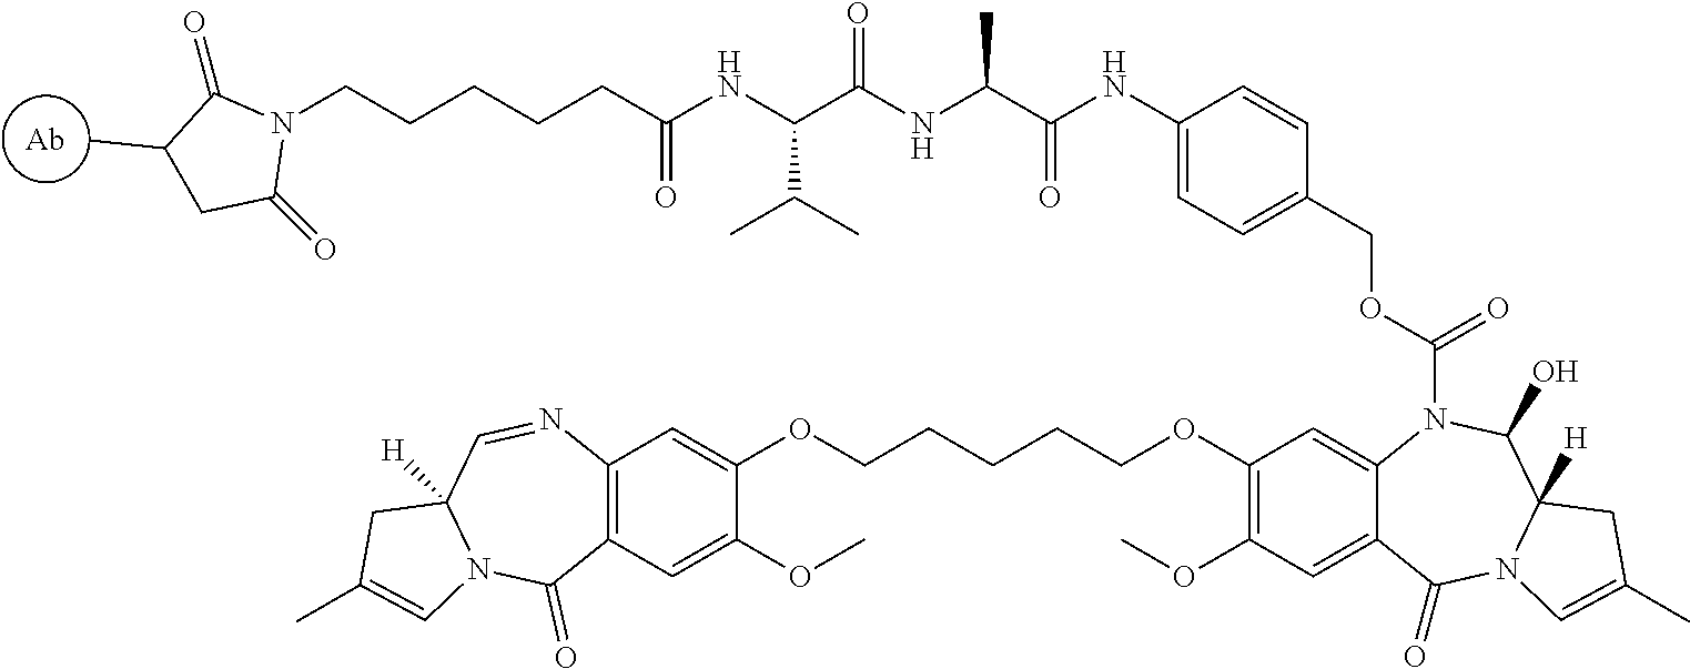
[Ab].N1(CCCCCC(NC(C(NC(C(NC2=CC=C(COC(=O)N3C4=CC(OCCCCCOC5=CC6=C(C=C5OC)C(=O)N5C([H])(C=N6)CC(C)=C5)=C(OC)C=C4C(=O)N4C([H])(C3O)CC(C)=C4)C=C2)=O)C)=O)C(C)C)=O)C(=O)C(C)CC1=O
